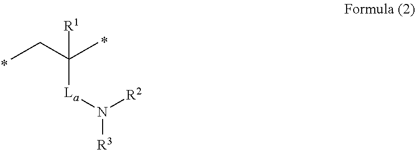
CCC(C)([La]N([R2])[R3])[R1]
